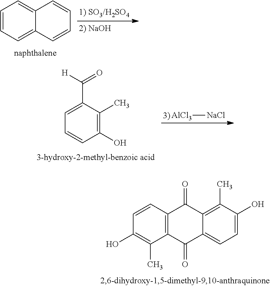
C1=CC=C2C(=C1)C=CC=C2.C1=CC(O)=C(C)C(C([H])=O)=C1.[AlCl3][NaCl].C12=C(C(=O)C3=CC=C(O)C(C)=C3C1=O)C(C)=C(O)C=C2
